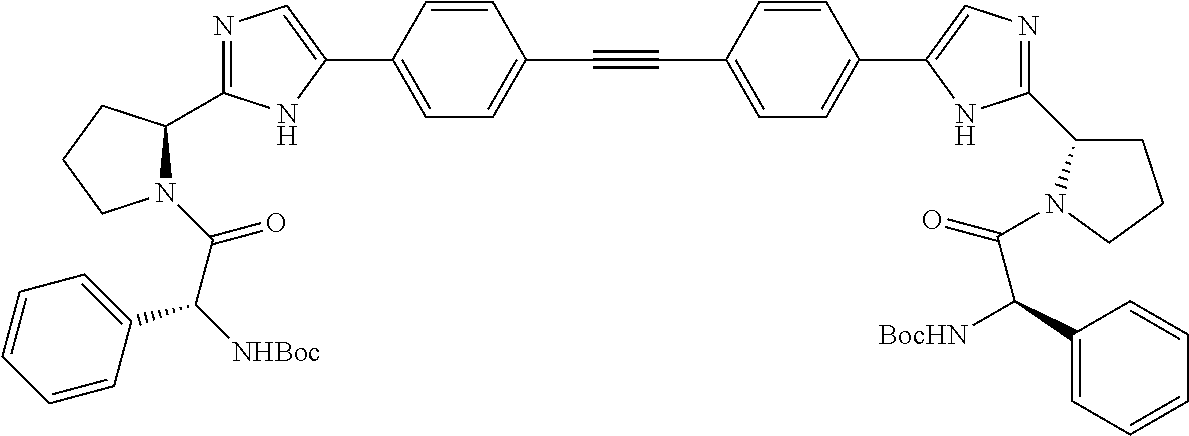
N1=C(C2N(C(C([NHBoc])C3=CC=CC=C3)=O)CCC2)NC(C2=CC=C(C#CC3=CC=C(C4=CN=C(C5CCCN5C(=O)C(C5=CC=CC=C5)[BocHN])N4)C=C3)C=C2)=C1
